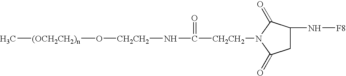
[CH2CH2](N1C(=O)C(N[F8])CC1=O)C(N[CH2CH2]O[(OCH2CH2)n]C)=O
